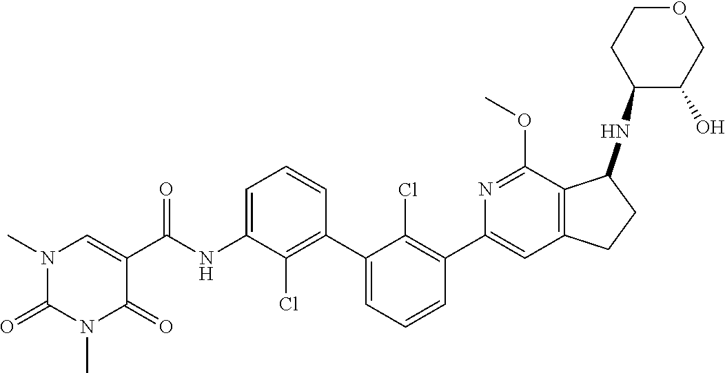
N1(C)C(=O)N(C)C=C(C(=O)NC2=CC=CC(C3=CC=CC(C4=CC5=C(C(NC6C(O)COCC6)CC5)C(OC)=N4)=C3Cl)=C2Cl)C1=O
